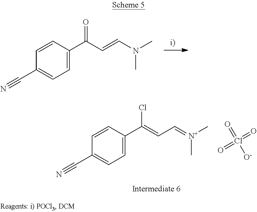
C1=C(C(C=CN(C)C)=O)C=CC(C#N)=C1.C1=C(C(=CC=[N+](C)C)Cl)C=CC(C#N)=C1.O=Cl(=O)([O-])=O
